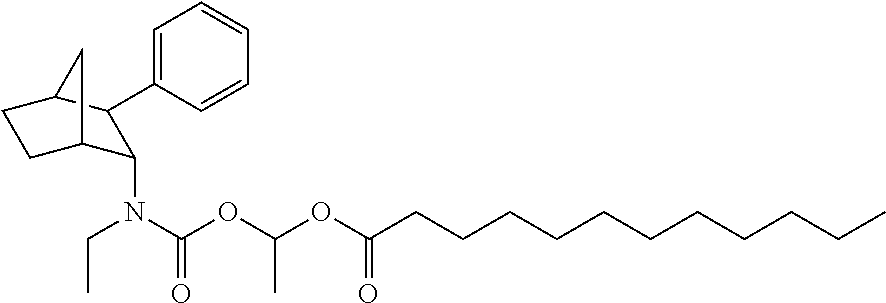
C1=CC=C(C2C(N(CC)C(OC(OC(CCCCCCCCCCC)=O)C)=O)C3CCC2C3)C=C1
